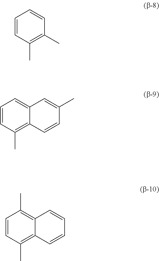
C1=CC(C)=C(C)C=C1.C1=CC(C)=C2C(=C1)C=C(C)C=C2.C1=CC(C)=C2C(=C1C)C=CC=C2
